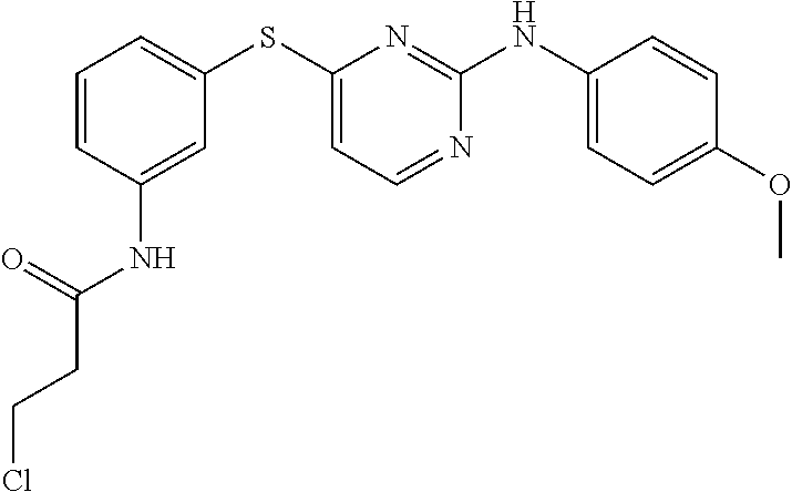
C1=CC=C(SC2=CC=NC(NC3=CC=C(OC)C=C3)=N2)C=C1NC(CCCl)=O
